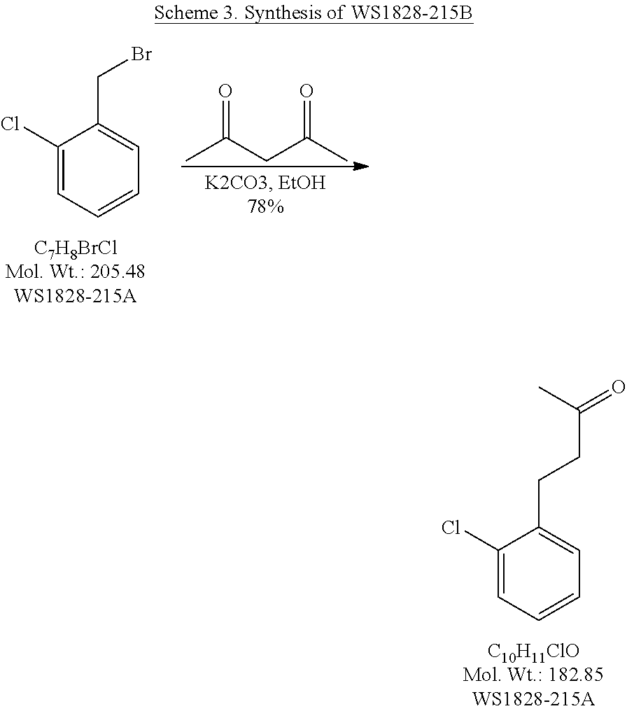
C1(Cl)=CC=CC=C1CBr.CC(CC(C)=O)=O.C1(Cl)=CC=CC=C1CCC(=O)C
